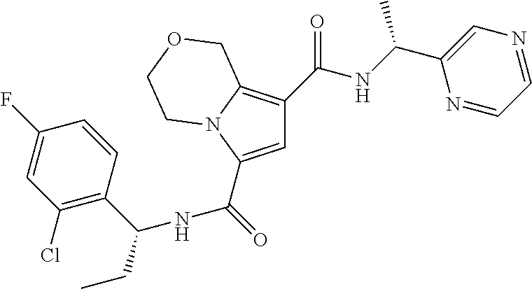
C1=C(C(=O)[NH]C(C2=C(Cl)C=C(F)C=C2)CC)N2C(=C1C(=O)NC(C1=CN=CC=N1)C)COCC2
